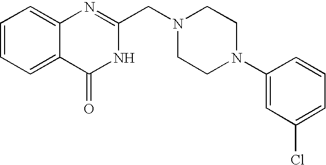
C1=CC=C2C(=C1)N=C(CN1CCN(C3=CC(Cl)=CC=C3)CC1)NC2=O
